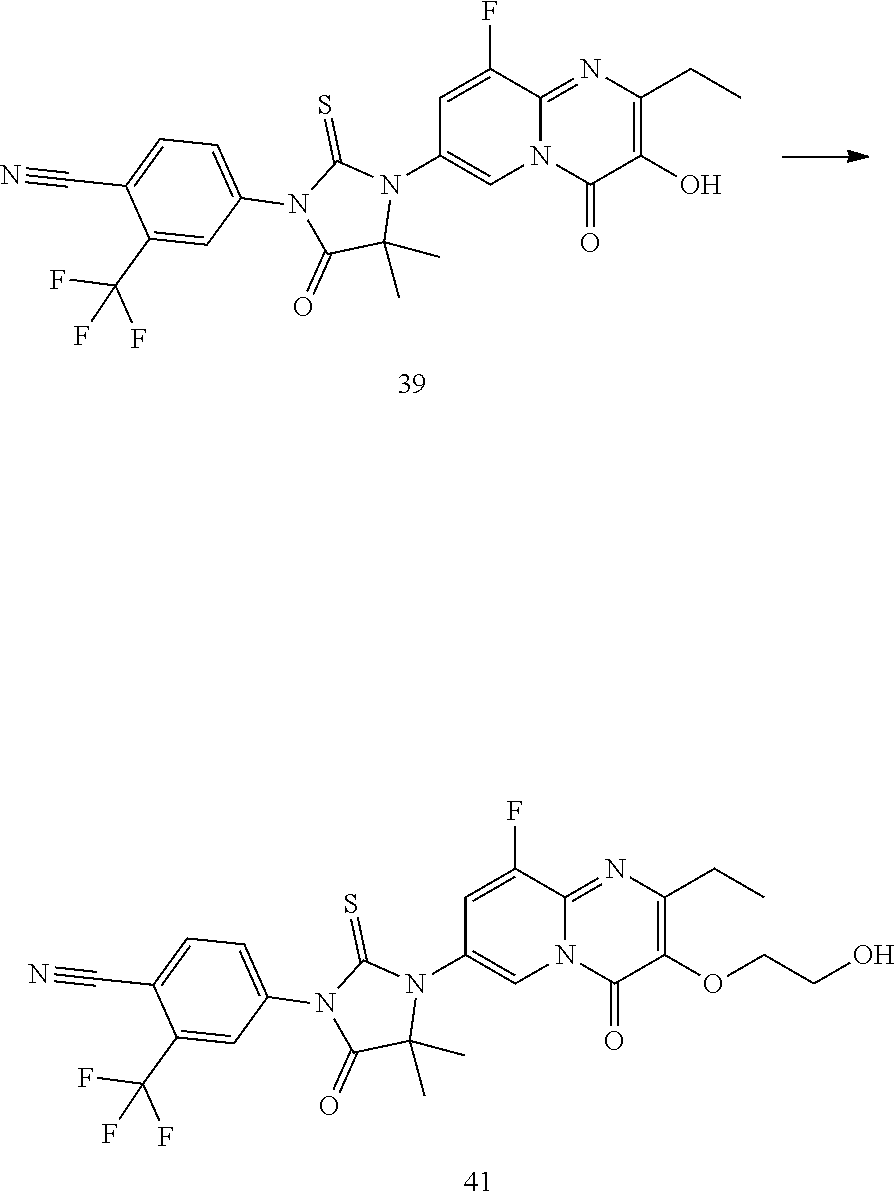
C1=C(F)C2=NC(CC)=C(OCCO)C(=O)N2C=C1N1C(=S)N(C2=CC=C(C#N)C(C(F)(F)F)=C2)C(=O)C1(C)C.C1=C(F)C2=NC(CC)=C(O)C(=O)N2C=C1N1C(=S)N(C2=CC=C(C#N)C(C(F)(F)F)=C2)C(=O)C1(C)C
